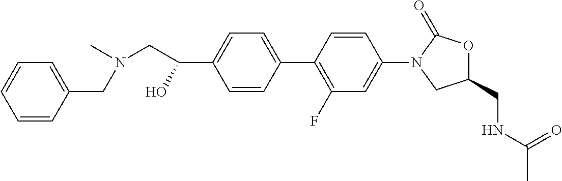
C1=CC(C2=C(F)C=C(N3CC(CNC(=O)C)OC3=O)C=C2)=CC=C1C(CN(C)CC1=CC=CC=C1)O
